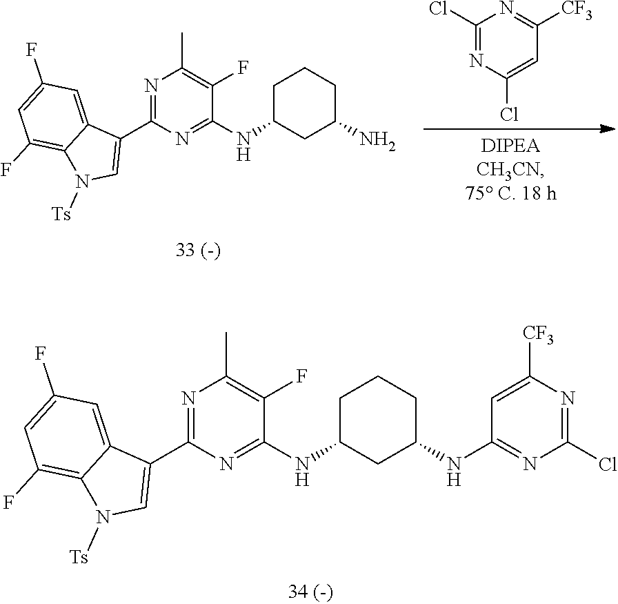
C1(Cl)=NC(Cl)=CC([CF3])=N1.N1=C(C2=CN([Ts])C3=C(F)C=C(F)C=C23)N=C(NC2CC(N)CCC2)C(F)=C1C.N1=C(C2=CN([Ts])C3=C(F)C=C(F)C=C23)N=C(NC2CC(NC3=NC(Cl)=NC([CF3])=C3)CCC2)C(F)=C1C
